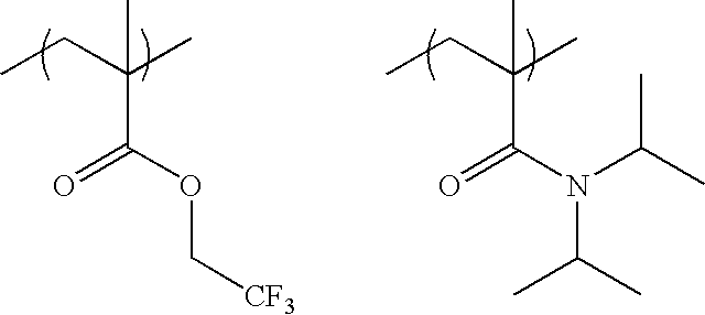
CCC(C)(C)C(OC[CF3])=O.CCC(C)(C)C(N(C(C)C)C(C)C)=O
